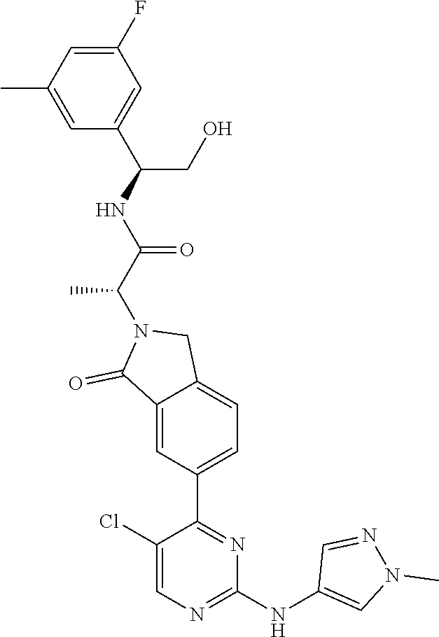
C1(NC2=CN(C)N=C2)=NC=C(Cl)C(C2=CC=C3C(=C2)C(=O)N(C(C(NC(C2=CC(F)=CC(C)=C2)CO)=O)C)C3)=N1
